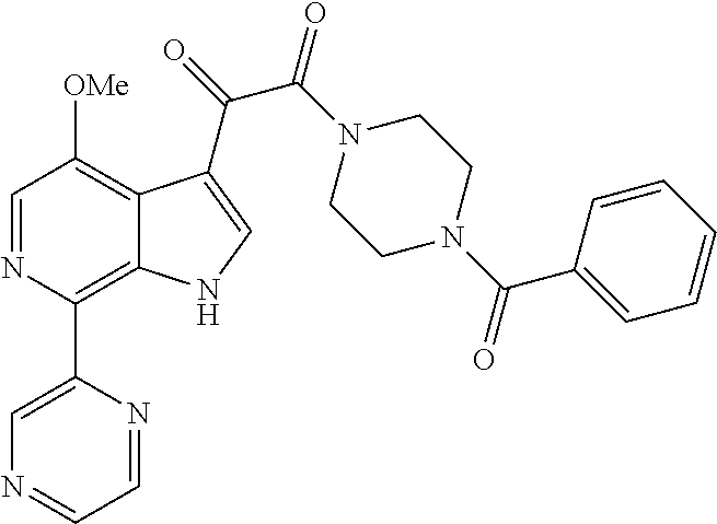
C1=NC(C2=CN=CC=N2)=C2C(=C1[OMe])C(C(=O)C(N1CCN(C(C3=CC=CC=C3)=O)CC1)=O)=CN2
